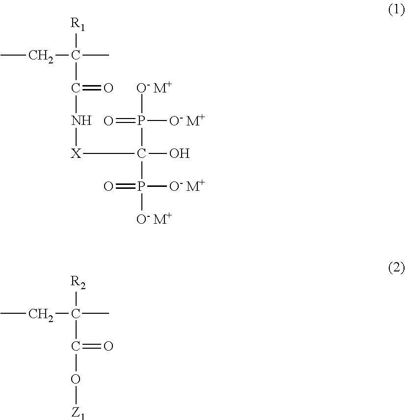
CCC([R1])(C)C(=O)N[X]C(P(=O)([O- M+])[O- M+])(P([O- M+])([O- M+])=O)O.CCC([R2])(C)C(=O)O[Z1]
